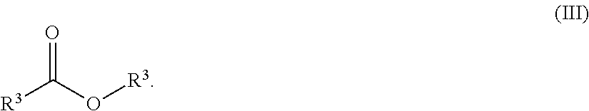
[R3]C(O[R3])=O
